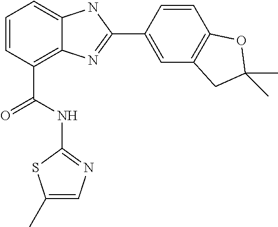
C1=CC(C(NC2=NC=C(C)S2)=O)=C2C(=C1)NC(C1=CC3=C(C=C1)OC(C)(C)C3)=N2
